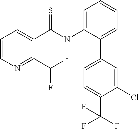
C1=CN=C(C(F)F)C(C(NC2=CC=CC=C2C2=CC=C(C(F)(F)F)C(Cl)=C2)=S)=C1
